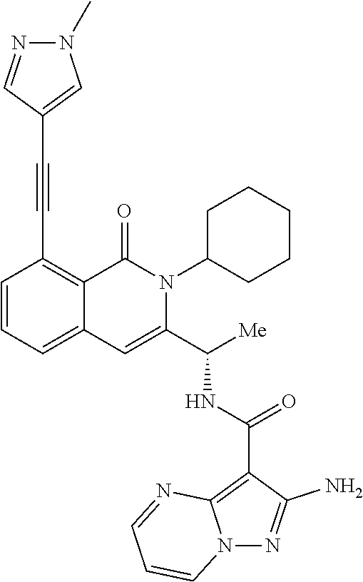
C1=CC=C2C(=C1C#CC1=CN(C)N=C1)C(=O)N(C1CCCCC1)C(C([Me])NC(C1=C3N(N=C1N)C=CC=N3)=O)=C2
